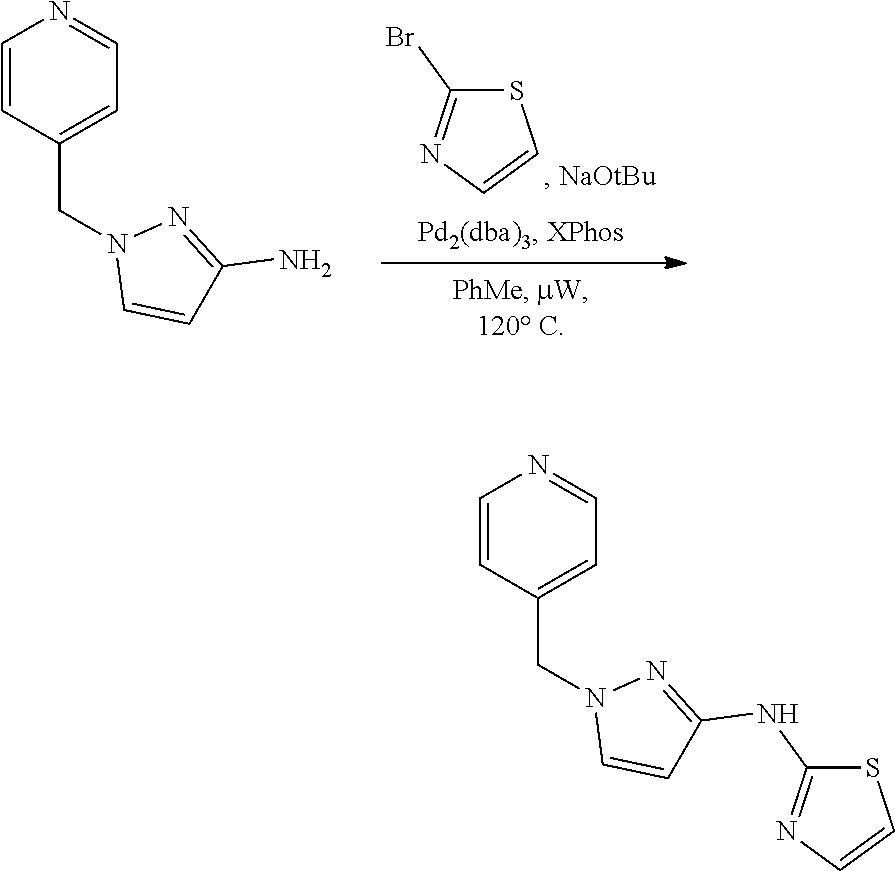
S1C(Br)=NC=C1.C1=CC(CN2C=CC(N)=N2)=CC=N1.C1=CC(CN2C=CC(NC3=NC=CS3)=N2)=CC=N1
